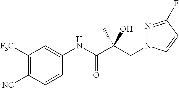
C(C(C(NC1=CC([F3C])=C([NC])C=C1)=O)(O)C)N1N=C(F)C=C1
